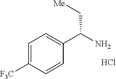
C1=C([F3C])C=CC(C(N)C[Me])=C1.Cl
